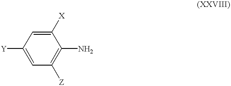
C1=C([Y])C=C([X])C(N)=C1[Z]
